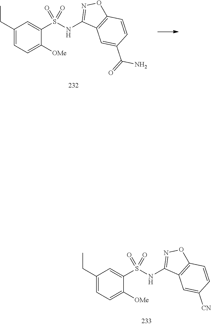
C1(CC)=CC=C([OMe])C(S(NC2=NOC3=C2C=C(C(=O)N)C=C3)(=O)=O)=C1.C1(CC)=CC=C([OMe])C(S(NC2=NOC3=C2C=C([CN])C=C3)(=O)=O)=C1
